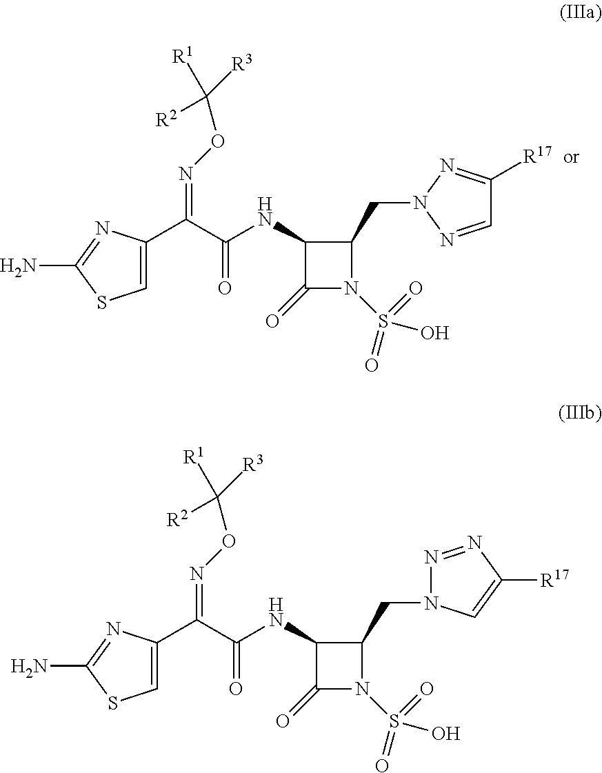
C1=C(C(C(NC2C(=O)N(S(=O)(=O)O)C2CN2N=CC([R17])=N2)=O)=NOC([R2])([R3])[R1])N=C(N)S1.C1=C(C(C(NC2C(=O)N(S(=O)(=O)O)C2CN2N=NC([R17])=C2)=O)=NOC([R2])([R3])[R1])N=C(N)S1
